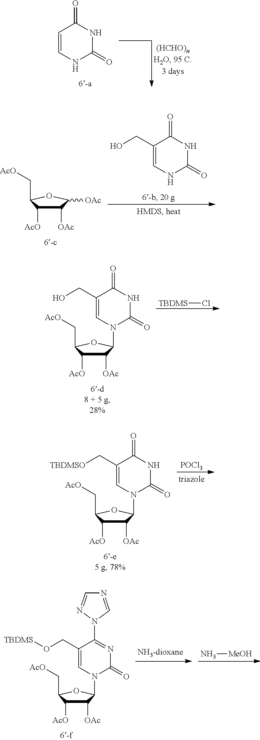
C1=CNC(=O)NC1=O.C1([OAc])C([AcO])C(C[AcO])OC1[OAc].C1(CO)=CNC(=O)NC1=O.C1([OAc])C([AcO])C(C[AcO])OC1N1C(=O)NC(=O)C(CO)=C1.[TBDMS]Cl.C1([OAc])C([AcO])C(C[AcO])OC1N1C(=O)NC(=O)C(C[TBDMSO])=C1.[POCl3].N[MeOH].C1([OAc])C([AcO])C(C[AcO])OC1N1C(=O)N=C(N2C=NC=N2)C(CO[TBDMS])=C1
